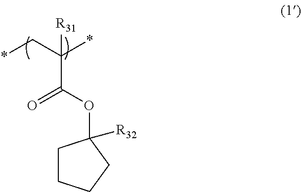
O=C(OC1([R32])CCCC1)C(C*)(*)[R31]
